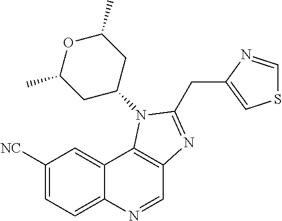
C1([NC])=CC=C2C(=C1)C1=C(C=N2)N=C(CC2=CSC=N2)N1C1CC(C)OC(C)C1
